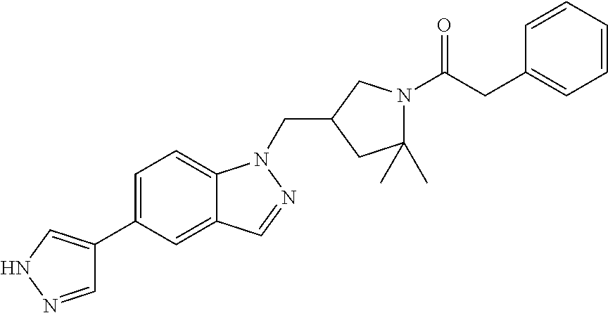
C1=NNC=C1C1=CC=C2C(=C1)C=NN2CC1CN(C(CC2=CC=CC=C2)=O)C(C)(C)C1
